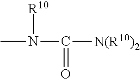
CN(C([N(R10)2])=O)[R10]
